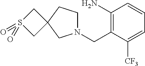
C1(N)=C(CN2CCC3(C2)CS(=O)(=O)C3)C([CF3])=CC=C1
